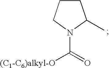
C1CCN(C(=O)[(C1-C6)alkyl-O])C1C
